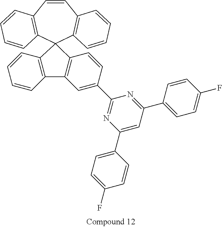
C1=CC2=C(C=CC=C2)C2(C3=C1C=CC=C3)C1=C(C3=C2C=CC=C3)C=C(C2=NC(C3=CC=C(F)C=C3)=CC(C3=CC=C(F)C=C3)=N2)C=C1
